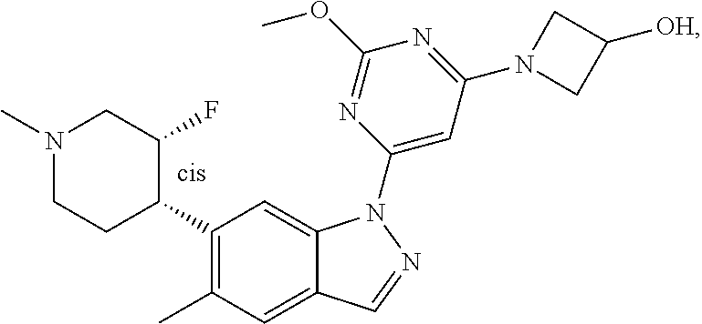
C1(C2C(F)CN(C)CC2)=C(C)C=C2C(=C1)N(C1=CC(N3CC([OH])C3)=NC(OC)=N1)N=C2
